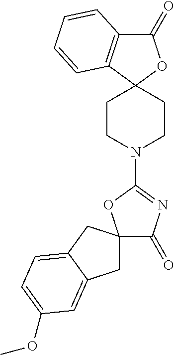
C1(=O)C2=C(C3(O1)CCN(C1=NC(=O)C4(O1)CC1=CC(OC)=CC=C1C4)CC3)C=CC=C2
